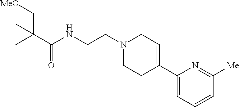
C(NCCN1CCC(C2=CC=CC([Me])=N2)=CC1)(=O)C(C)(C[MeO])C
